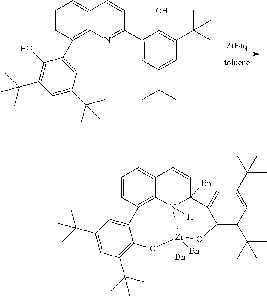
[ZrBn4].C1(C2=NC3=C(C4=CC(C(C)(C)C)=CC(C(C)(C)C)=C4O)C=CC=C3C=C2)=CC(C(C)(C)C)=CC(C(C)(C)C)=C1O.C1=CC2=C3C(=C1)C=CC1([Bn])N3([H])[Zr]([Bn])([Bn])(OC3=C(C(C)(C)C)C=C(C(C)(C)C)C=C23)OC2=C(C(C)(C)C)C=C(C(C)(C)C)C=C12
